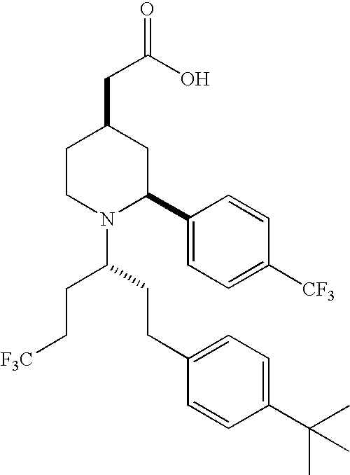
C1CN(C(CCC2=CC=C(C(C)(C)C)C=C2)CC[F3C])C(C2=CC=C([CF3])C=C2)CC1CC(O)=O
